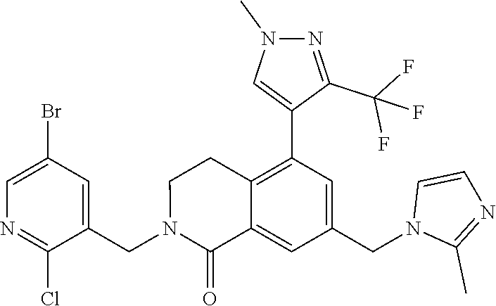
C1(CN2C(=O)C3=CC(CN4C(C)=NC=C4)=CC(C4=CN(C)N=C4C(F)(F)F)=C3CC2)=CC(Br)=CN=C1Cl
